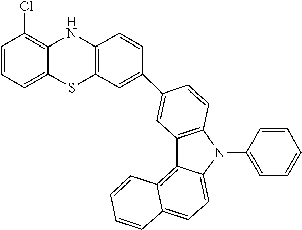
C1=CC2=C(C=C1C1=CC3=C(N(C4=CC=CC=C4)C4=CC=C5C(=C34)C=CC=C5)C=C1)SC1=CC=CC(Cl)=C1N2
